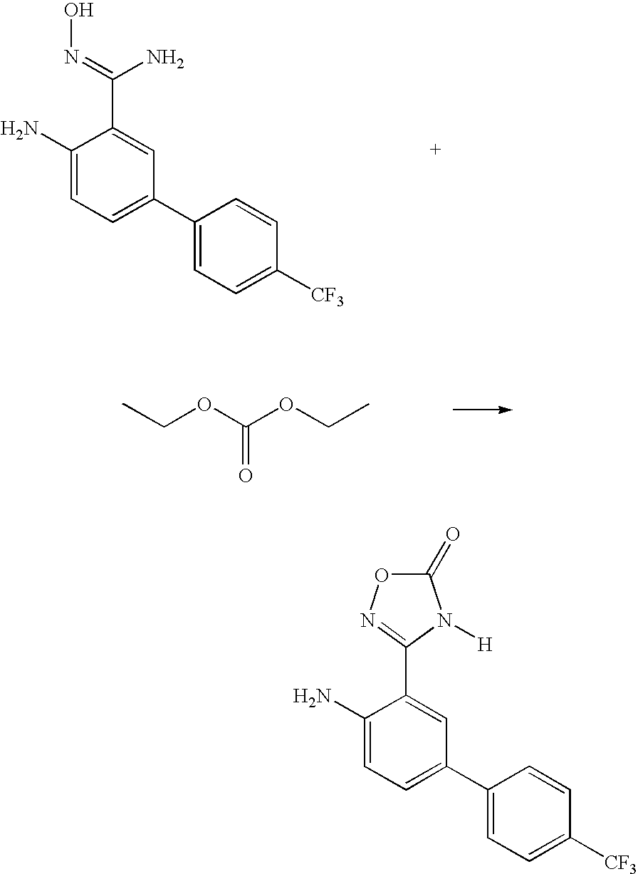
C1(N)=CC=C(C2=CC=C([CF3])C=C2)C=C1C(=NO)N.CCOC(OCC)=O.C1(N)=CC=C(C2=CC=C([CF3])C=C2)C=C1C1=NOC(=O)N1[H]
